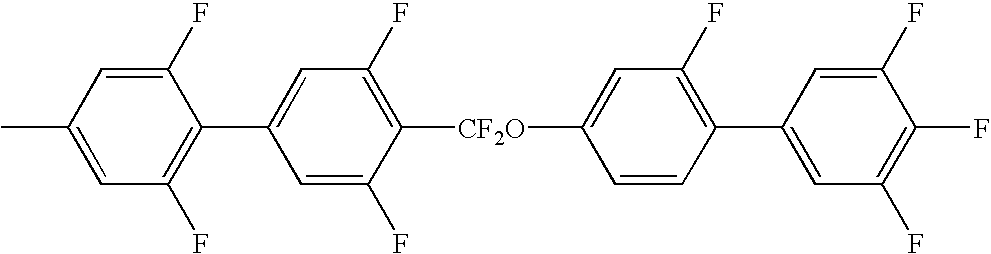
C1(F)=C(C2=CC(F)=C(F)C(F)=C2)C=CC([CF2O]C2=C(F)C=C(C3=C(F)C=C(C)C=C3F)C=C2F)=C1
